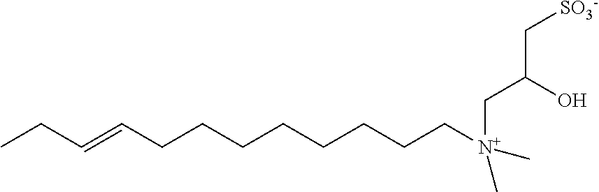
C(=CCCCCCCCC[N+](CC(C[SO3-])O)(C)C)CC
